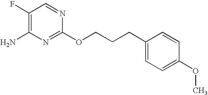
C1(F)=C(N)N=C(OCCCC2=CC=C(OC)C=C2)N=C1
